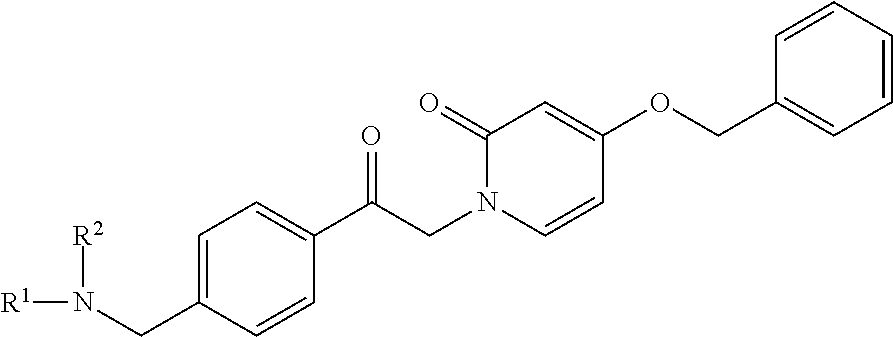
C1=C(CN([R1])[R2])C=CC(C(CN2C=CC(OCC3=CC=CC=C3)=CC2=O)=O)=C1
